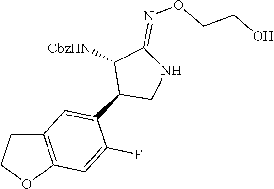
C1(C2=CC3=C(OCC3)C=C2F)CNC(=NOCCO)C1[CbzHN]
